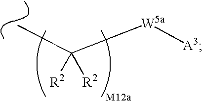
CC([W5a][A3])([R2])[R2]
